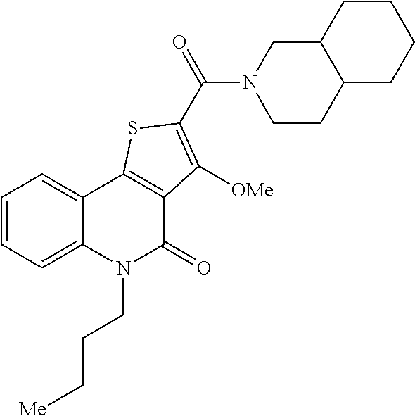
C1=CC=C2C(=C1)C1=C(C(=O)N2CCC[Me])C([OMe])=C(C(N2CC3C(CC2)CCCC3)=O)S1
